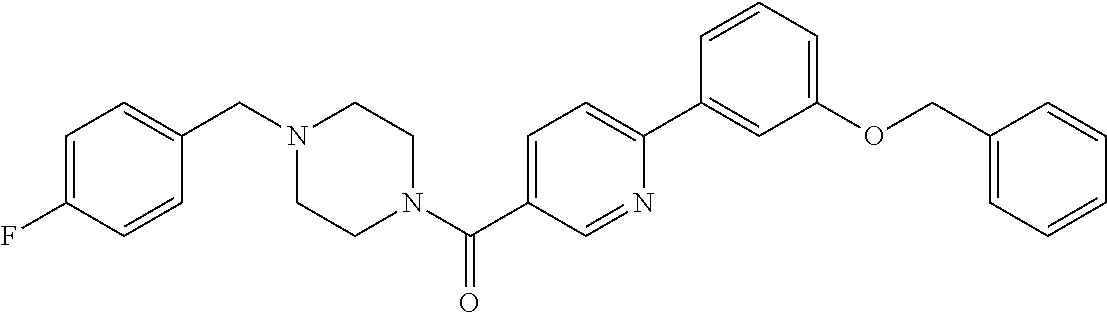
C1=C(F)C=CC(CN2CCN(C(C3=CC=C(C4=CC(OCC5=CC=CC=C5)=CC=C4)N=C3)=O)CC2)=C1
